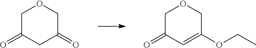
C1C(=O)CC(=O)CO1.C1C(=O)C=C(OCC)CO1
